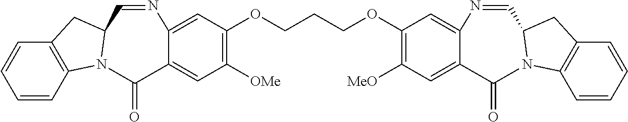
C12=C(C=CC=C1)N1C(C2)C=NC2=CC(OCCCOC3=C([MeO])C=C4C(=C3)N=CC3N(C5=C(C=CC=C5)C3)C4=O)=C([OMe])C=C2C1=O
